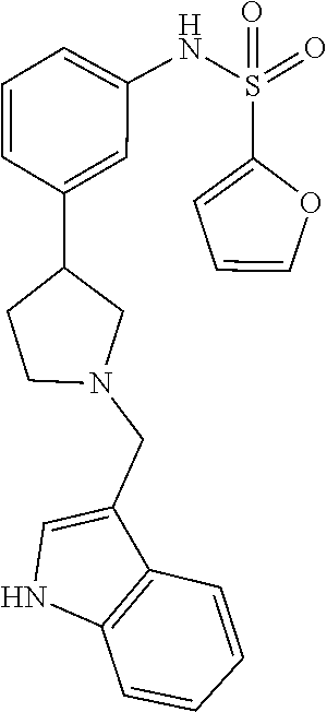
S(=O)(=O)(C1=CC=CO1)NC1=CC=CC(C2CCN(CC3=CNC4=C3C=CC=C4)C2)=C1
